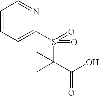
C1=CC=C(S(=O)(C(C(O)=O)(C)C)=O)N=C1
